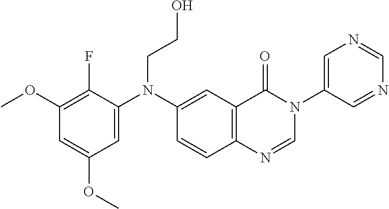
C1(OC)=C(F)C(N(C2=CC3=C(C=C2)N=CN(C2=CN=CN=C2)C3=O)CCO)=CC(OC)=C1
